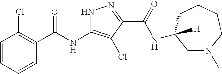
C1=CC=CC(C(=O)NC2=C(Cl)C(C(=O)NC3([H])CN(C)CCCC3)=NN2)=C1Cl
